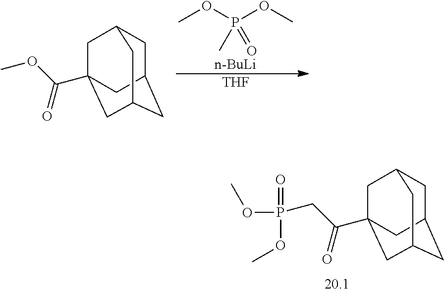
C1C2CC3CC(C(OC)=O)(CC1C3)C2.COP(OC)(C)=O.[n-BuLi].[THF].C1C2CC3CC(C(CP(OC)(=O)OC)=O)(CC1C3)C2
